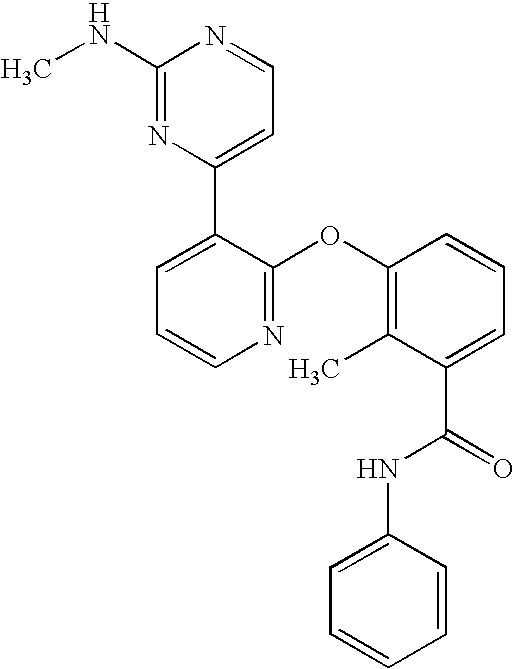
N1=C(OC2=C(C)C(C(=O)NC3=CC=CC=C3)=CC=C2)C(C2=CC=NC(NC)=N2)=CC=C1
